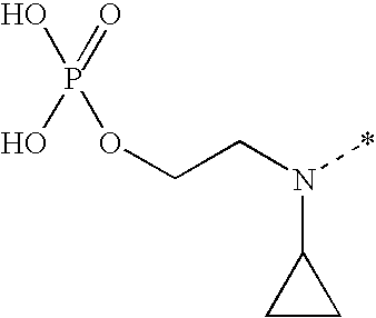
OP(O)(=O)OCCN(*)C1CC1
